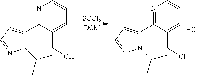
[SOCl2].[DCM].N1=C(C2=CC=NN2C(C)C)C(CCl)=CC=C1.Cl.N1=C(C2=CC=NN2C(C)C)C(CO)=CC=C1
